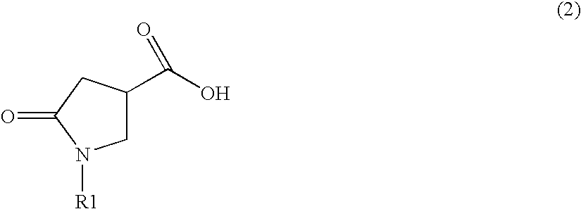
C1C(C(O)=O)CC(=O)N1[R1]
